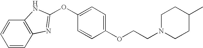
C1=CC2=C(C=C1)NC(OC1=CC=C(OCCN3CCC(C)CC3)C=C1)=N2
